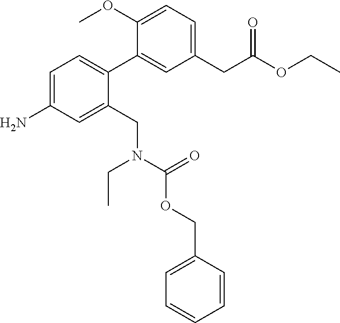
C1=C(N)C=C(CN(CC)C(OCC2=CC=CC=C2)=O)C(C2=CC(CC(OCC)=O)=CC=C2OC)=C1
